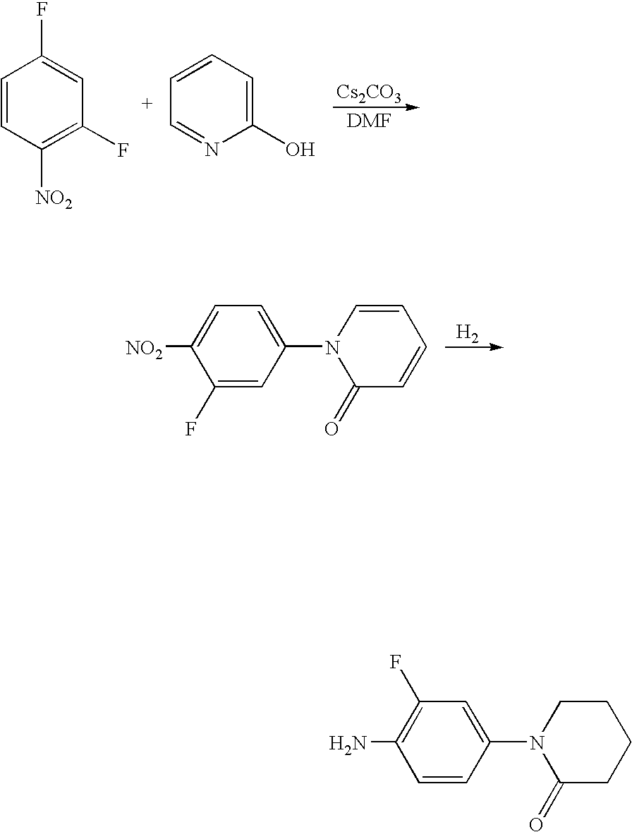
[DMF].[Cs2CO3].C1=CC([NO2])=C(F)C=C1F.C1(O)=CC=CC=N1.[H2].C1(F)=CC(N2C(=O)C=CC=C2)=CC=C1[NO2].C1=CC(N2C(=O)CCCC2)=CC(F)=C1N
